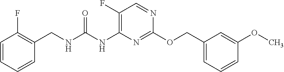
C1=CC=CC(CNC(NC2=C(F)C=NC(OCC3=CC=CC(OC)=C3)=N2)=O)=C1F
